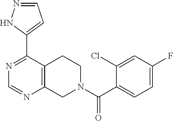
N1=C(C2=CC=NN2)C2=C(N=C1)CN(C(C1=CC=C(F)C=C1Cl)=O)CC2
